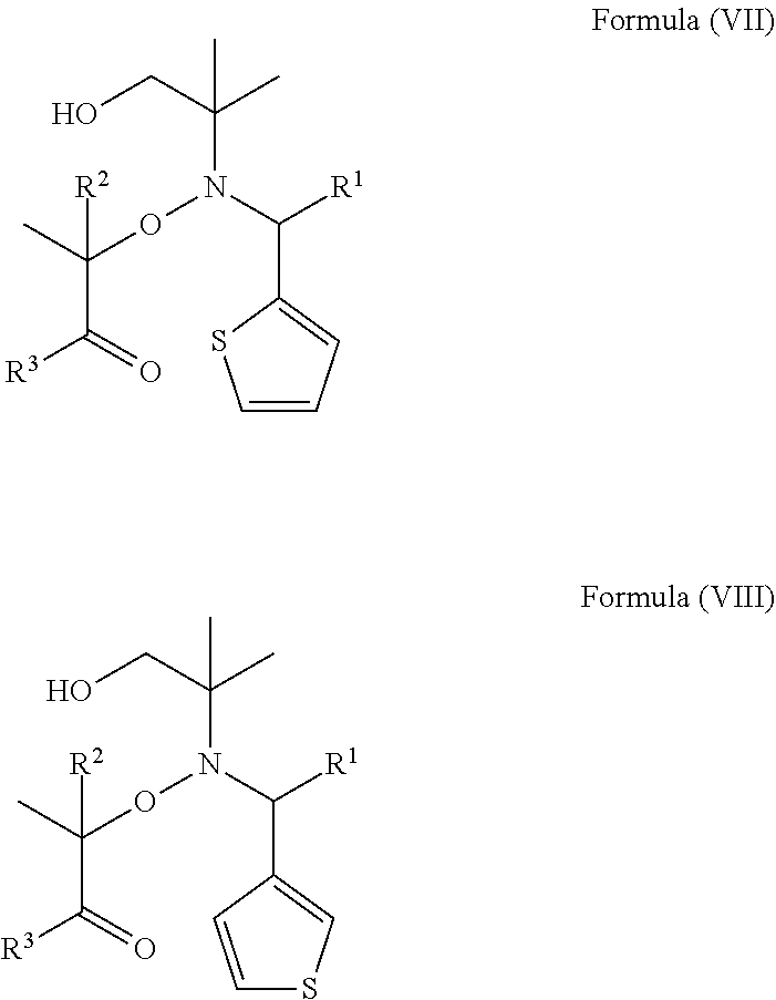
C(N(OC(C)(C([R3])=O)[R2])C([R1])C1=CC=CS1)(C)(CO)C.C(N(OC(C)(C([R3])=O)[R2])C([R1])C1=CSC=C1)(C)(CO)C
